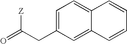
O=C(CC1=CC=C2C(=C1)C=CC=C2)[Z]
